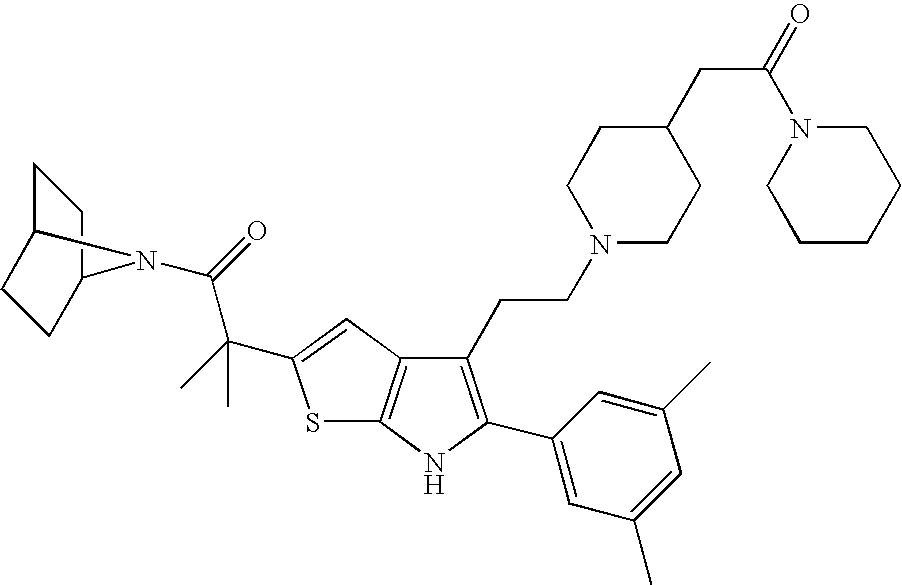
C1(CCN2CCC(CC(N3CCCCC3)=O)CC2)=C(C2=CC(C)=CC(C)=C2)NC2=C1C=C(C(C)(C(=O)N1C3CCC1CC3)C)S2
